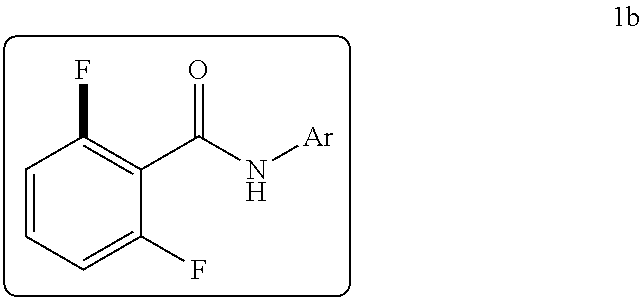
C1=CC=C(F)C(C(N[Ar])=O)=C1F
